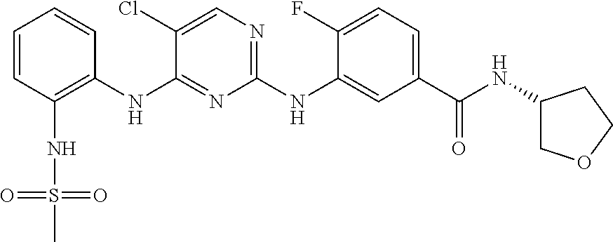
C1=CC(NS(=O)(=O)C)=C(NC2=NC(NC3=CC(C(NC4COCC4)=O)=CC=C3F)=NC=C2Cl)C=C1
